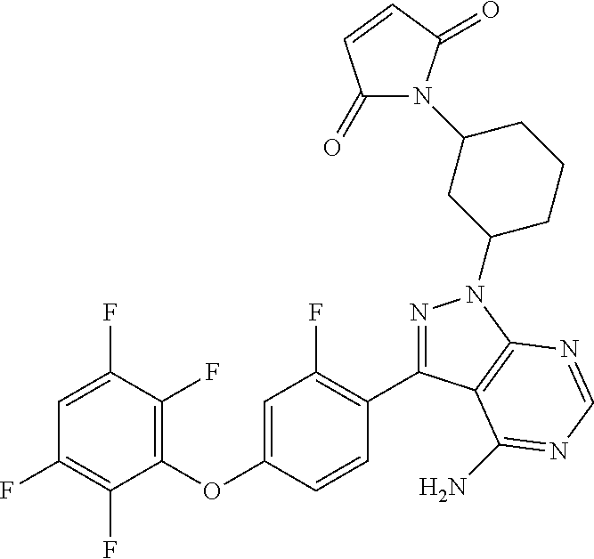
C1(OC2=CC(F)=C(C3=NN(C4CCCC(N5C(=O)C=CC5=O)C4)C4=C3C(N)=NC=N4)C=C2)=C(F)C(F)=CC(F)=C1F
